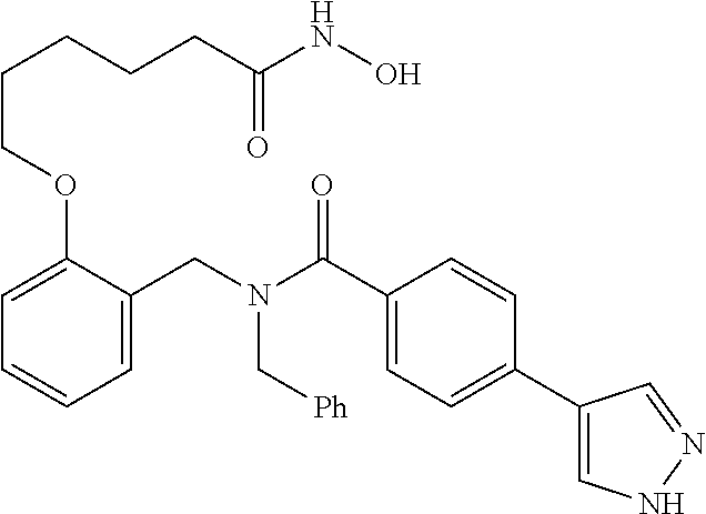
C1=C(CN(C(C2=CC=C(C3=CNN=C3)C=C2)=O)C[Ph])C(OCCCCCC(NO)=O)=CC=C1
